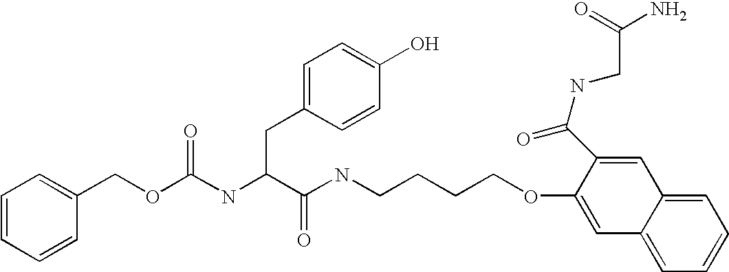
N(C(C(NCCCCOC1=CC2=CC=CC=C2C=C1C(NCC(=O)N)=O)=O)CC1=CC=C(O)C=C1)C(OCC1=CC=CC=C1)=O
